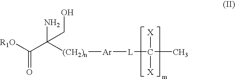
[R1O]C(=O)C(N)(CO)[(CH2)n][Ar][L]C(C)([X])[X]
